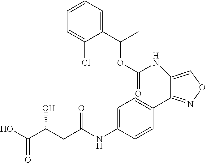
O(C(NC1=CON=C1C1=CC=C(NC(CC(C(=O)O)O)=O)C=C1)=O)C(C)C1=CC=CC=C1Cl
